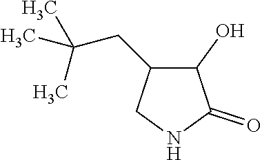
C1(O)C(CC(C)(C)C)CNC1=O
